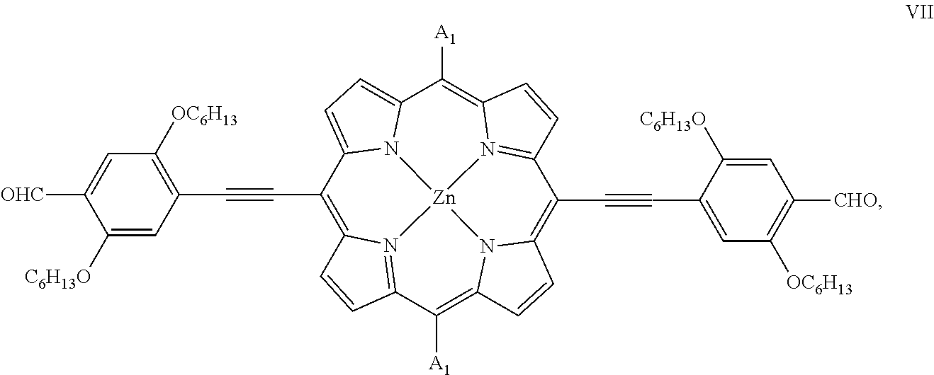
C1(C#CC2=C([OC6H13])C=C([OHC])C([C6H13O])=C2)=C2N3=C(C([A1])=C4N5C(=C(C#CC6=CC([OC6H13])=C([CHO])C=C6[C6H13O])C6=N7C(=C([A1])C8=CC=C1N8[Zn]753)C=C6)C=C4)C=C2
